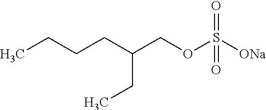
CCCCC(COS([ONa])(=O)=O)CC
